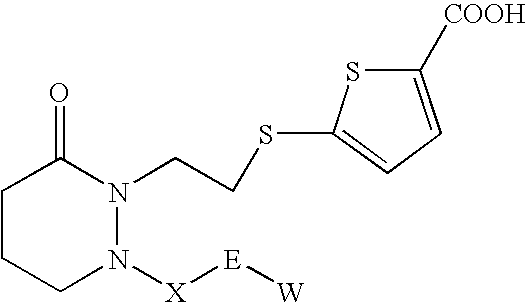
C1CCN([X][E][W])N(CCSC2=CC=C([COOH])S2)C1=O
